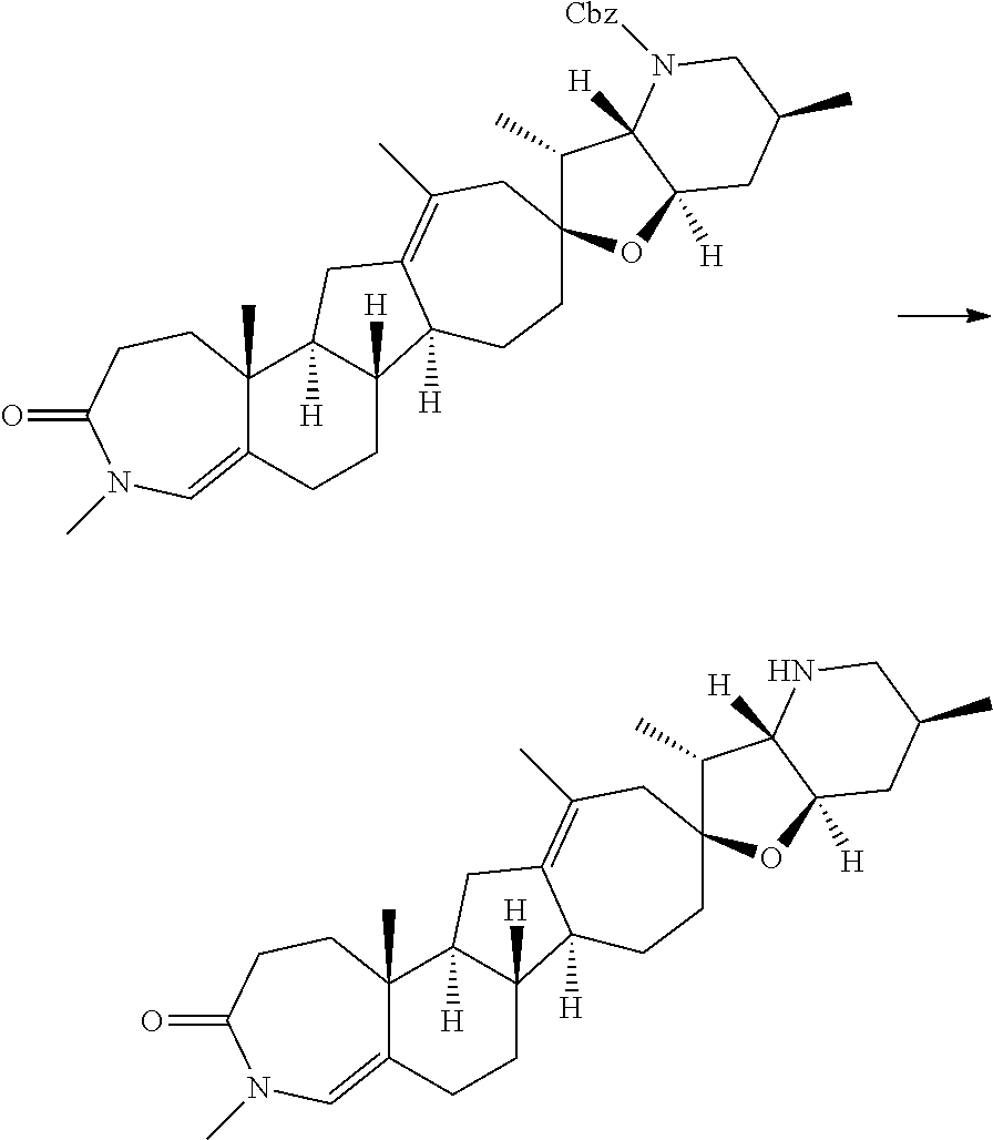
C12(C)C(=CN(C)C(=O)CC1)CCC1([H])C2([H])CC2=C(C)CC3(CCC12[H])C(C)C1([H])C([H])(O3)CC(C)CN1.C12(C)C(=CN(C)C(=O)CC1)CCC1([H])C2([H])CC2=C(C)CC3(CCC12[H])C(C)C1([H])C([H])(O3)CC(C)CN1[Cbz]
